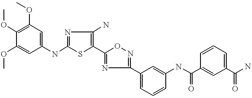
C1(OC)=CC(NC2=NC(N)=C(C3=NC(C4=CC=CC(NC(=O)C5=CC(C(N)=O)=CC=C5)=C4)=NO3)S2)=CC(OC)=C1OC
